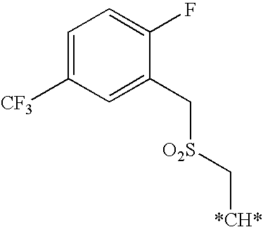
C1=C([CF3])C=C(C[O2S]C[*CH*])C(F)=C1
